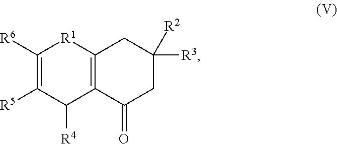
C1([R6])=C([R5])C([R4])C2=C([R1]1)CC([R3])([R2])CC2=O
